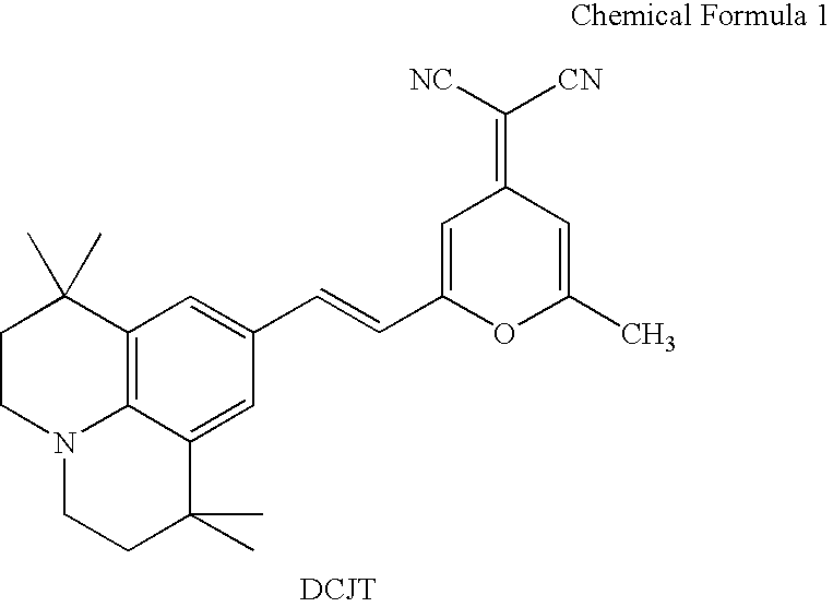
C12=C3C(=CC(C=CC4=CC(=C([NC])[CN])C=C(C)O4)=C1)C(C)(C)CCN3CCC2(C)C
